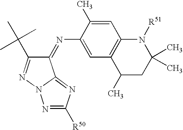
C1(=NC2=CC3=C(C=C2C)N([R51])C(C)(C)CC3C)C(C(C)(C)C)=NN2C1=NC([R50])=N2
